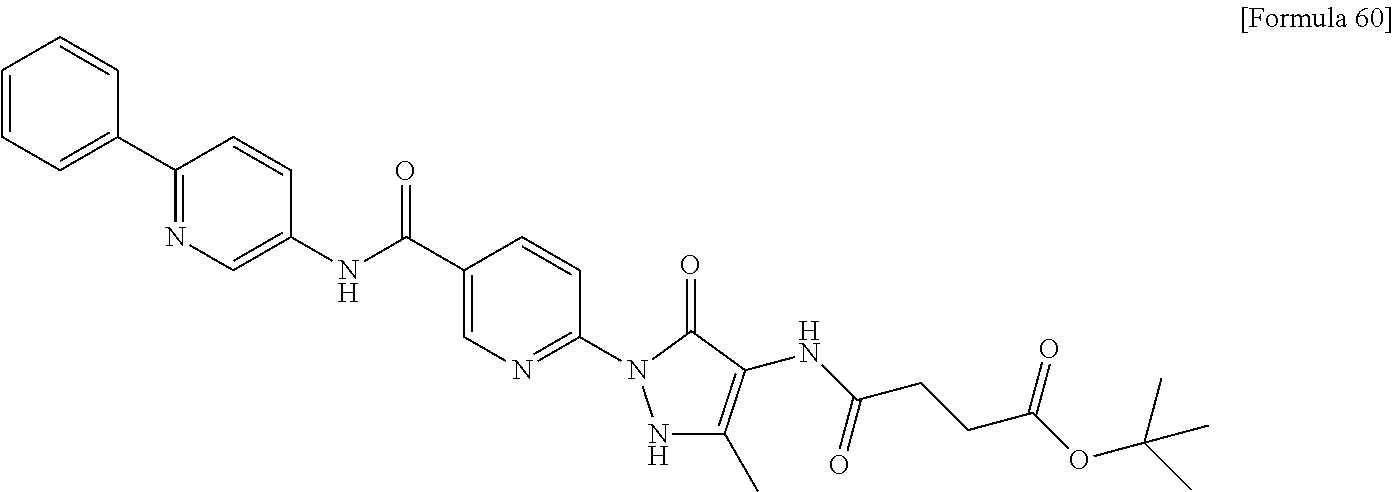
C(C1=CN=C(N2NC(C)=C(NC(CCC(OC(C)(C)C)=O)=O)C2=O)C=C1)(NC1=CN=C(C2=CC=CC=C2)C=C1)=O
